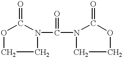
O=C1OCCN1C(N1C(=O)OCC1)=O
